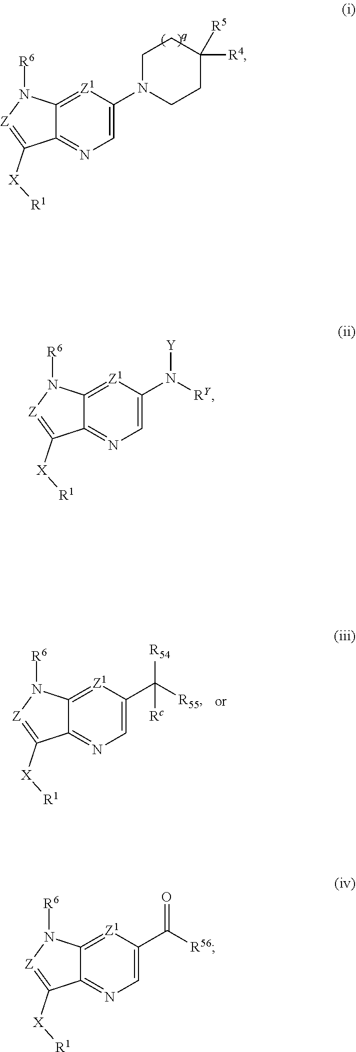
C1=C(N2CCC([R4])([R5])CC2)[Z1]=C2C(=N1)C([X][R1])=[Z]N2[R6].C1=C(N([RY])[Y])[Z1]=C2C(=N1)C([X][R1])=[Z]N2[R6].C1=C(C([R56])=O)[Z1]=C2C(=N1)C([X][R1])=[Z]N2[R6].C1=C(C([R55])([R54])[Rc])[Z1]=C2C(=N1)C([X][R1])=[Z]N2[R6]
